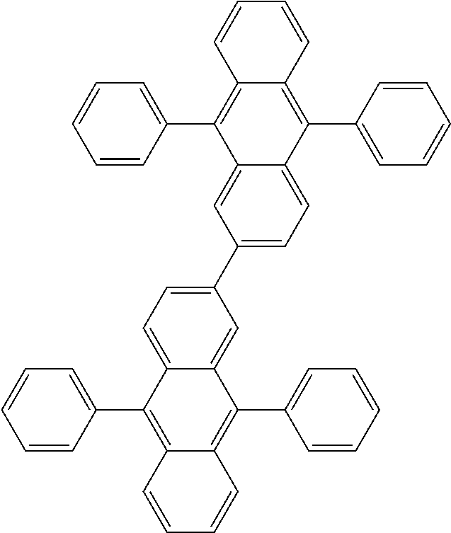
C1=CC=C(C2=C3C(=C(C4=CC=CC=C4)C4=CC(C5=CC=C6C(=C5)C(C5=CC=CC=C5)=C5C(=C6C6=CC=CC=C6)C=CC=C5)=CC=C24)C=CC=C3)C=C1
